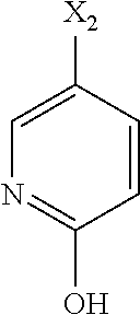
C1=CC([X2])=CN=C1O
